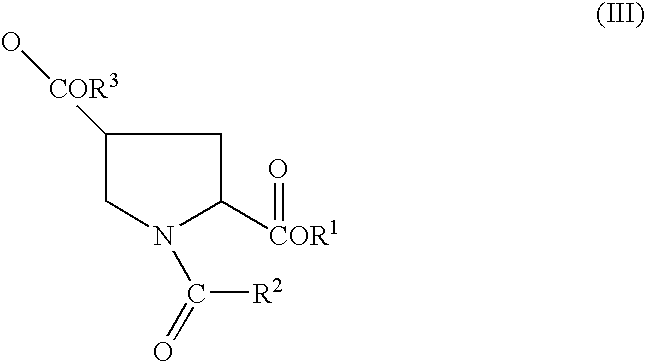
C1([COR3]O)CN(C([R2])=O)C([COR1]=O)C1
